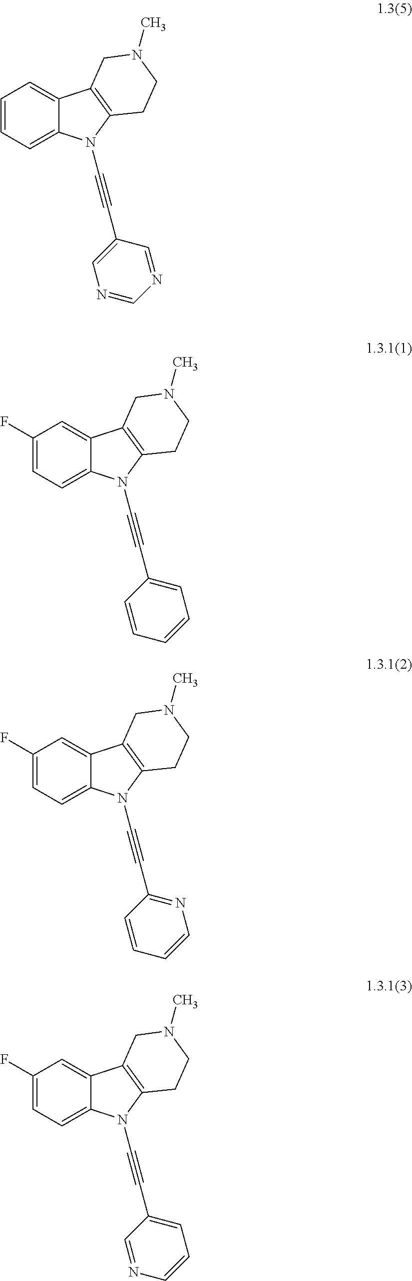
C1=CC=C2C(=C1)C1=C(N2C#CC2=CN=CN=C2)CCN(C)C1.C1(F)=CC=C2C(=C1)C1=C(N2C#CC2=CC=CC=C2)CCN(C)C1.C1(F)=CC=C2C(=C1)C1=C(N2C#CC2=NC=CC=C2)CCN(C)C1.C1(F)=CC=C2C(=C1)C1=C(N2C#CC2=CC=CN=C2)CCN(C)C1
